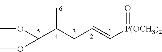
COC(OC)C(CC=C[P(OCH3)2]=O)C
